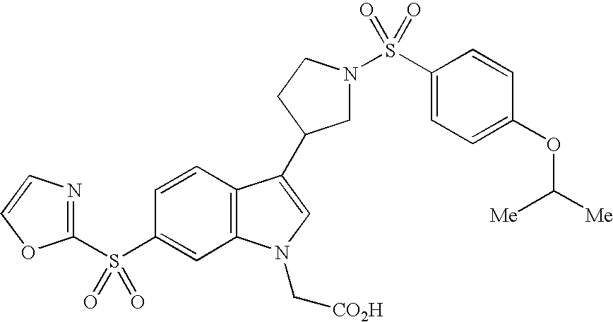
C1N(S(C2=CC=C(OC([Me])[Me])C=C2)(=O)=O)CCC1C1=CN(C[CO2H])C2=C1C=CC(S(C1=NC=CO1)(=O)=O)=C2
